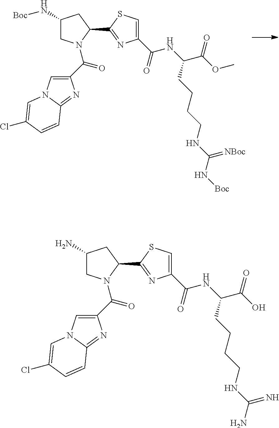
C1(N[Boc])CN(C(C2=CN3C(=N2)C=CC(Cl)=C3)=O)C(C2=NC(C(=O)NC(C(OC)=O)CCCCNC(N[Boc])=[NBoc])=CS2)C1.C1(N)CN(C(C2=CN3C(=N2)C=CC(Cl)=C3)=O)C(C2=NC(C(=O)NC(C(O)=O)CCCCNC(N)=N)=CS2)C1
